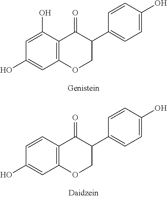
C12=C(C(O)=CC(O)=C1)C(=O)C(C1=CC=C(O)C=C1)CO2.C12=C(C=CC(O)=C1)C(=O)C(C1=CC=C(O)C=C1)CO2
